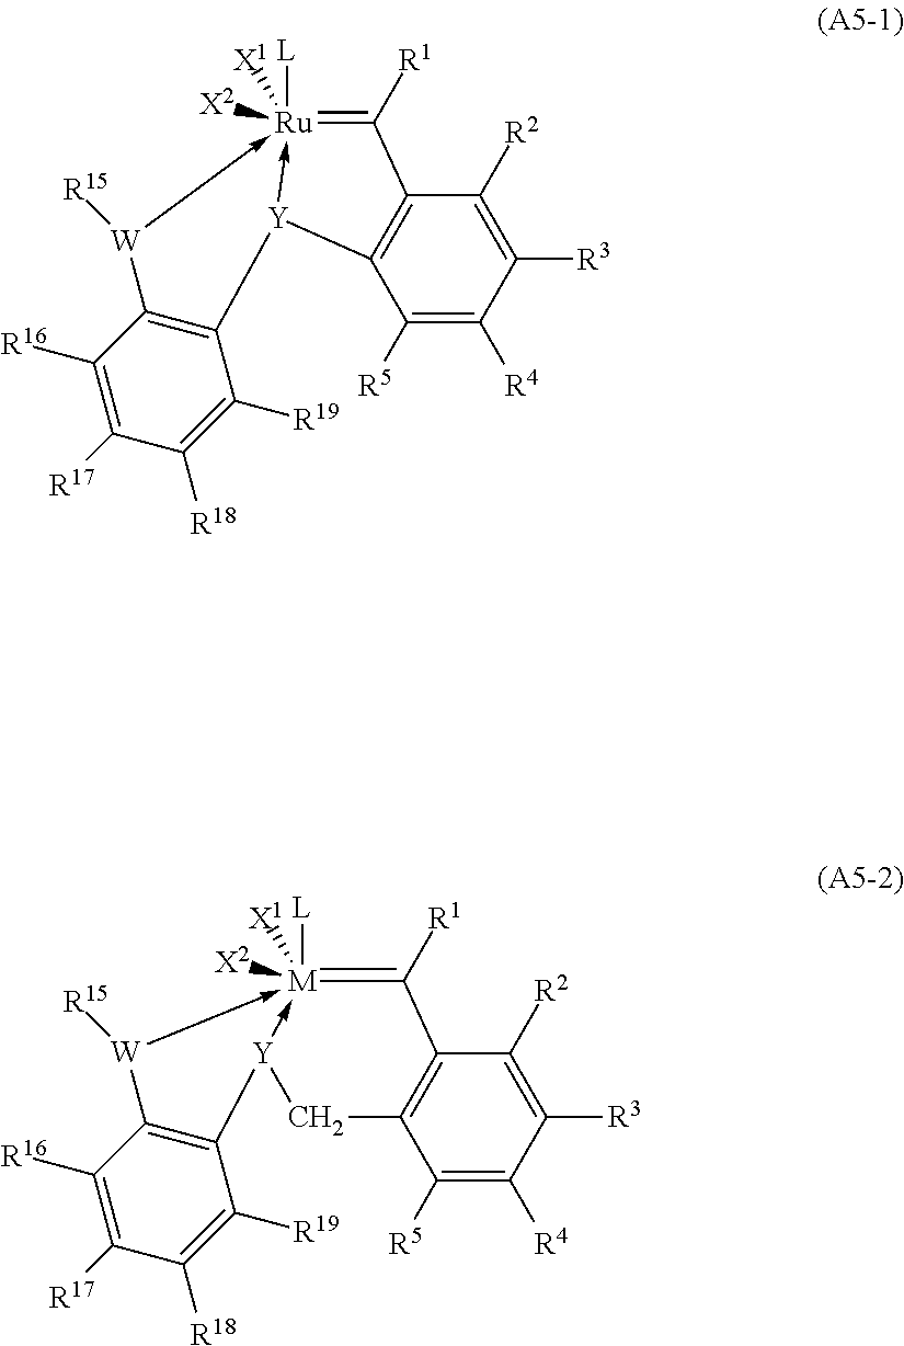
C1([R5])=C([R4])C([R3])=C([R2])C2=C1[Y]1->[Ru]([L])([X1])([X2])(-[W]([R15])C3=C1C([R19])=C([R18])C([R17])=C3[R16])=C2[R1].C1([R5])=C([R4])C([R3])=C([R2])C2=C1C[Y]1->[M]([L])([X1])([X2])(-[W]([R15])C3=C1C([R19])=C([R18])C([R17])=C3[R16])=C2[R1]
